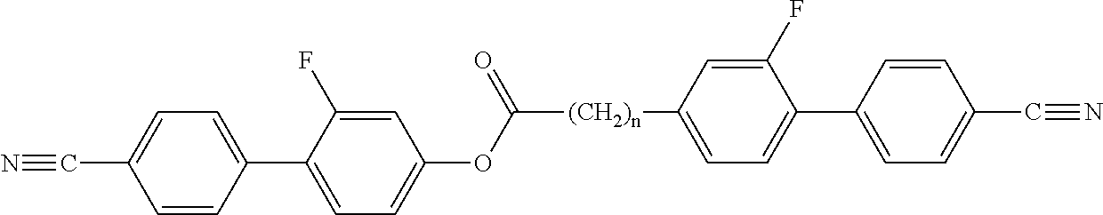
[(CH2)n](C(OC1=CC=C(C2=CC=C(C#N)C=C2)C(F)=C1)=O)C1=CC=C(C2=CC=C(C#N)C=C2)C(F)=C1
